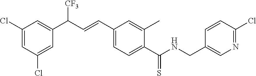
C1(Cl)=CC(Cl)=CC(C(C=CC2=CC=C(C(NCC3=CN=C(Cl)C=C3)=S)C(C)=C2)[CF3])=C1
